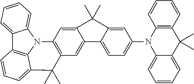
C12=CC=CC=C1N1C3=C2C=CC=C3C(C)(C)C2=C1C=C1C(=C2)C2=CC=C(N3C4=C(C(C)(C)C5=CC=CC=C35)C=CC=C4)C=C2C1(C)C
